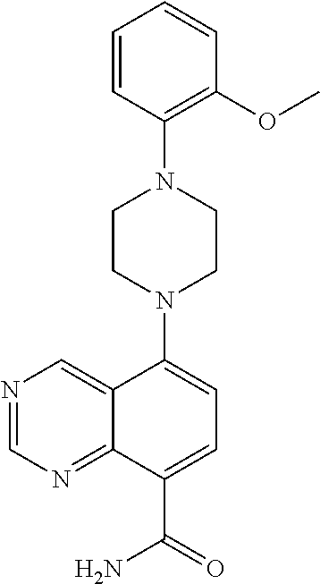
C1=CC(N2CCN(C3=CC=C(C(=O)N)C4=NC=NC=C43)CC2)=C(OC)C=C1
